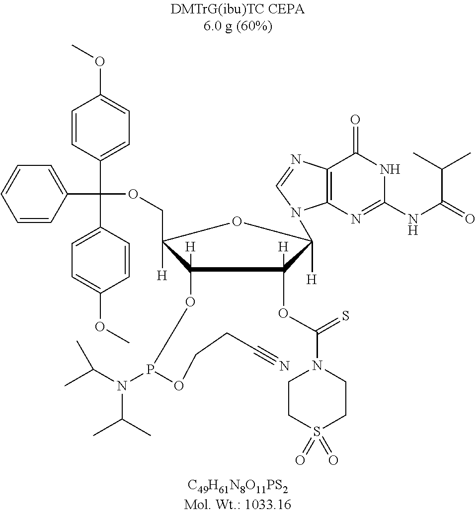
C12=C(N=C(NC(=O)C(C)C)NC1=O)N(C1([H])C(OC(N3CCS(=O)(=O)CC3)=S)([H])C(OP(N(C(C)C)C(C)C)OCCC#N)([H])C([H])(COC(C3=CC=CC=C3)(C3=CC=C(OC)C=C3)C3=CC=C(OC)C=C3)O1)C=N2
